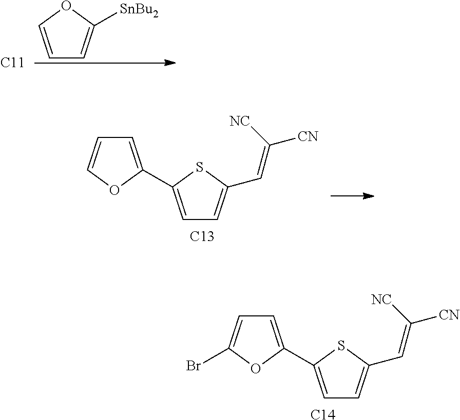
O1C=CC=C1[SnBu2].[C11].C1=C(C2=CC=CO2)SC(C=C([NC])[CN])=C1.[C13].C1=C(C2=CC=C(Br)O2)SC(C=C([NC])[CN])=C1.[C14]
